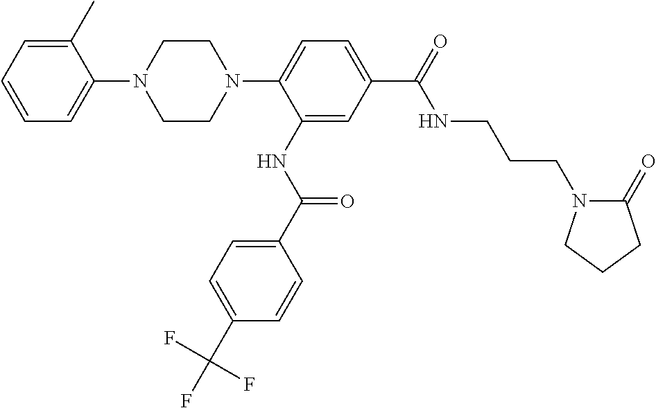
C1=CC=C(C)C(N2CCN(C3=CC=C(C(=O)NCCCN4C(=O)CCC4)C=C3NC(C3=CC=C(C(F)(F)F)C=C3)=O)CC2)=C1
